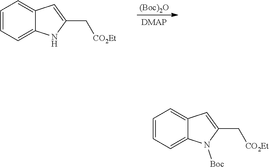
[(Boc)2O].C1=CC=C2C(=C1)C=C(C[CO2Et])N2.C1=CC=C2C(=C1)C=C(C[CO2Et])N2[Boc]
